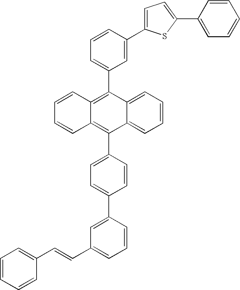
C12=CC=CC=C1C(C1=CC=C(C3=CC(C=CC4=CC=CC=C4)=CC=C3)C=C1)=C1C(=C2C2=CC=CC(C3=CC=C(C4=CC=CC=C4)S3)=C2)C=CC=C1
